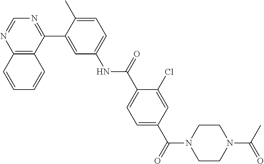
C12=C(C(C3=CC(NC(C4=CC=C(C(N5CCN(C(C)=O)CC5)=O)C=C4Cl)=O)=CC=C3C)=NC=N1)C=CC=C2
